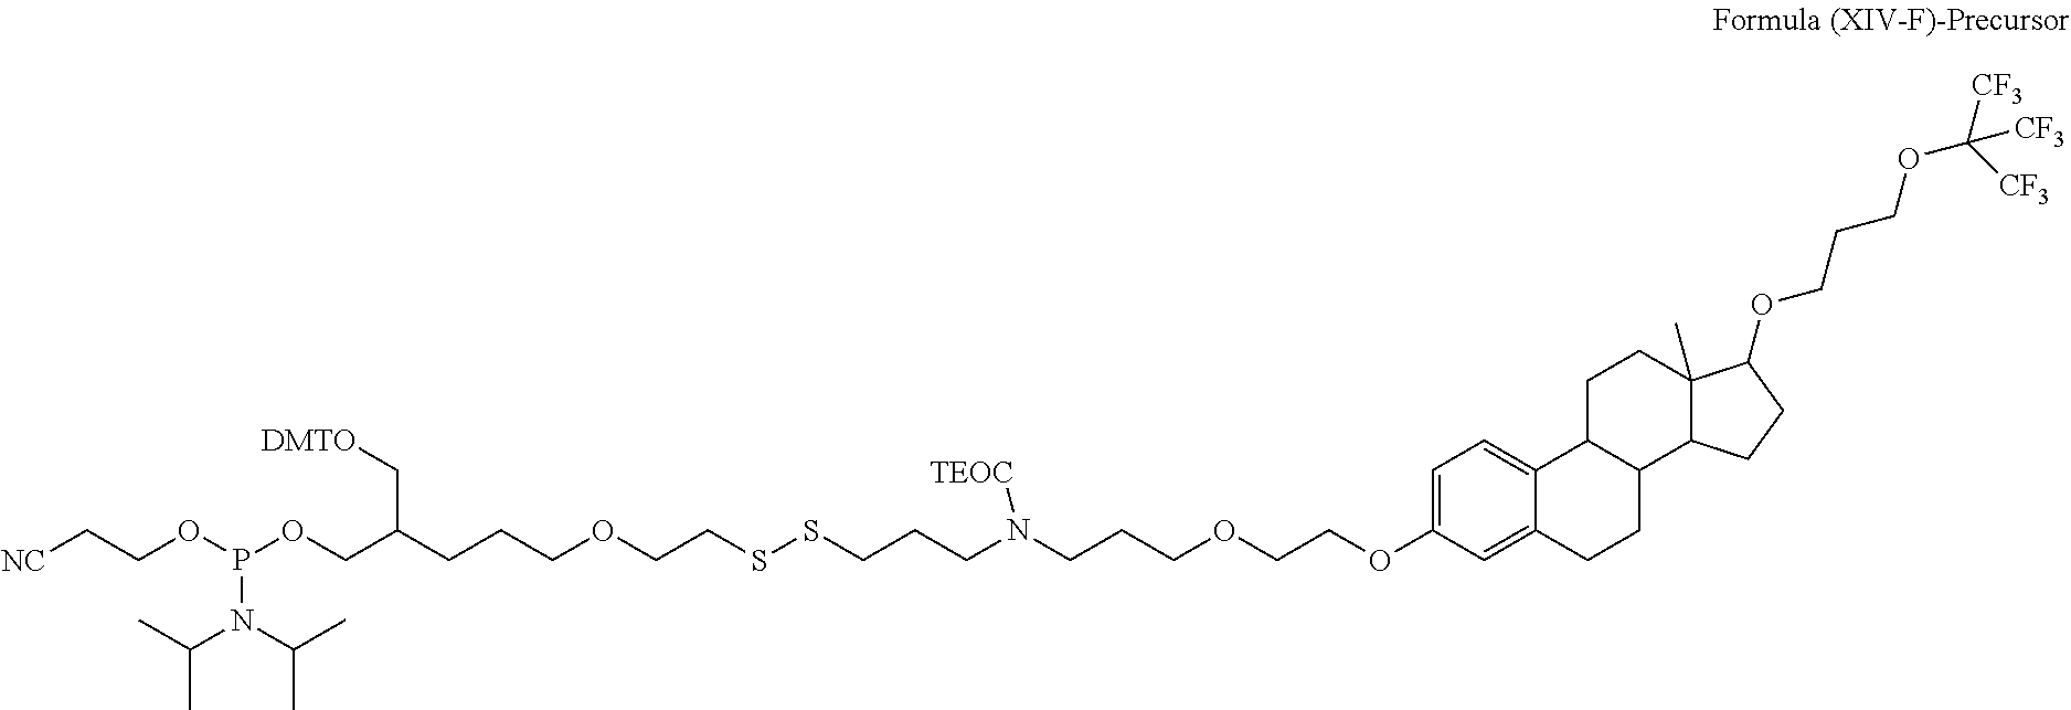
C1=C2C(=CC=C1OCCOCCCN(CCCSSCCOCCCC(COP(OCC[NC])N(C(C)C)C(C)C)C[DMTO])[TEOC])C1C(CC2)C2C(C)(CC1)C(OCCCOC([CF3])([CF3])[CF3])CC2
